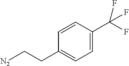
[N2]CCC1=CC=C(C(F)(F)F)C=C1
